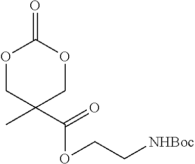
O1CC(C(=O)OCC[NHBoc])(C)COC1=O
